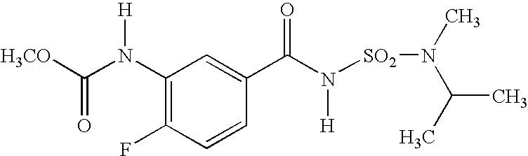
[H3CO]C(N([H])C1=C(F)C=CC(C(=O)N([H])[SO2]N(C)C(C)C)=C1)=O
